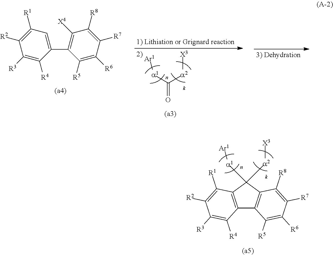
C12=C(C3=C(C([R8])=C([R7])C([R6])=C3[R5])C1([a2][X3])[a1][Ar1])C([R4])=C([R3])C([R2])=C2[R1].[X3][a2]C([a1][Ar1])=O.C1(C2=C([X4])C([R8])=C([R7])C([R6])=C2[R5])=CC([R1])=C([R2])C([R3])=C1[R4]
